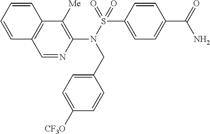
C1=NC(N(S(=O)(C2=CC=C(C(=O)N)C=C2)=O)CC2=CC=C([CF3O])C=C2)=C([Me])C2=C1C=CC=C2
